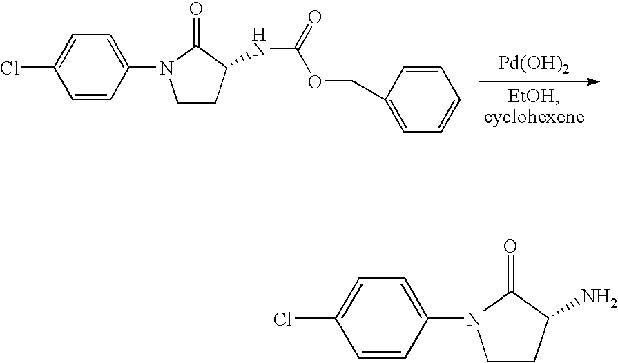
[Pd(OH)2].C1=C(N2CCC(NC(=O)OCC3=CC=CC=C3)C2=O)C=CC(Cl)=C1.C1=C(N2CCC(N)C2=O)C=CC(Cl)=C1
